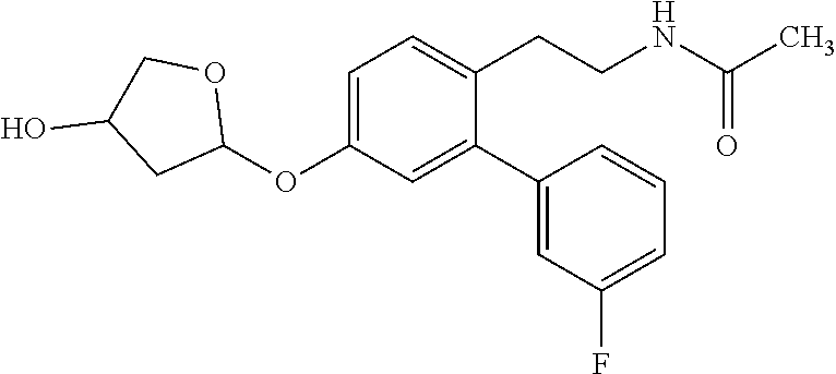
C1=C(OC2OCC(O)C2)C=C(C2=CC(F)=CC=C2)C(CCNC(C)=O)=C1
